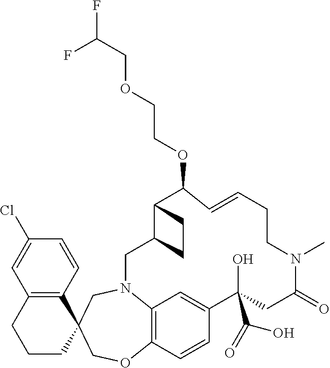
C12=C(C=CC(Cl)=C1)C1(CCC2)COC2=C3N(C1)CC1C(C(OCCOCC(F)F)C=CCCN(C)C(=O)CC(O)(C(=O)O)C(=C3)C=C2)CC1
